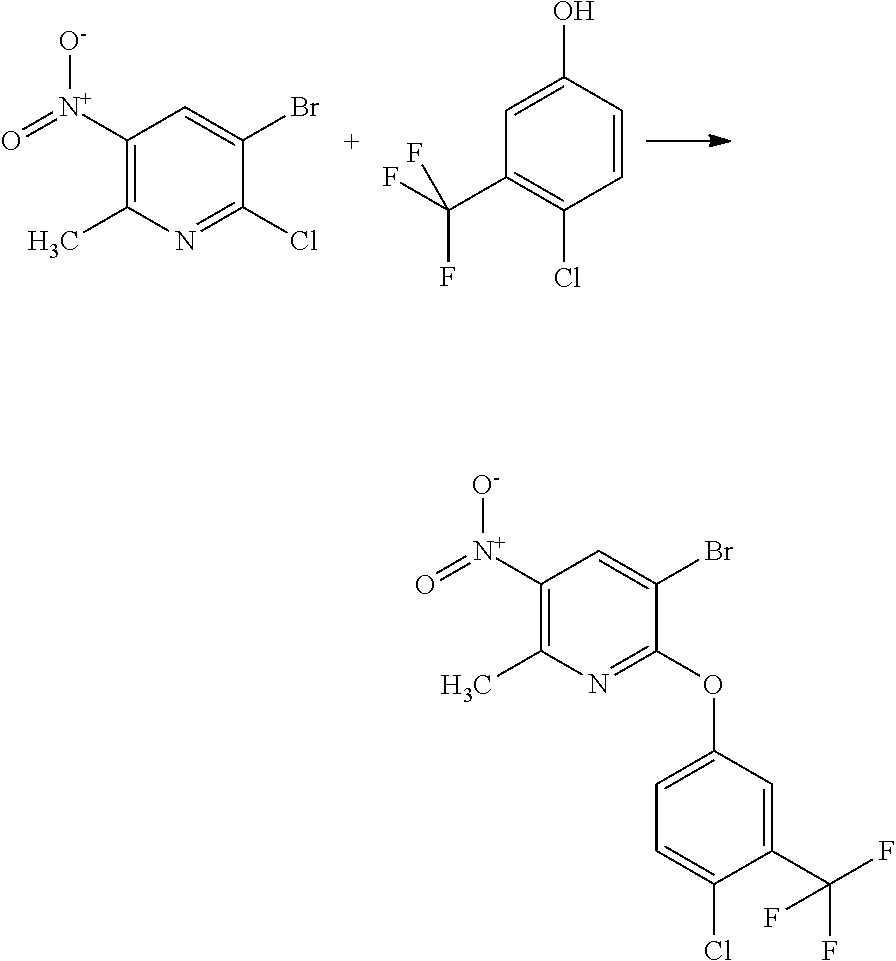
C1([N+](=O)[O-])=C(C)N=C(OC2=CC=C(Cl)C(C(F)(F)F)=C2)C(Br)=C1.C1([N+](=O)[O-])=C(C)N=C(Cl)C(Br)=C1.C1=CC(O)=CC(C(F)(F)F)=C1Cl
